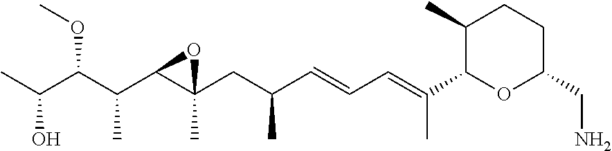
CC(C(C(C1C(CC(C=CC=C(C)C2OC(CN)CCC2C)C)(C)O1)C)OC)O
